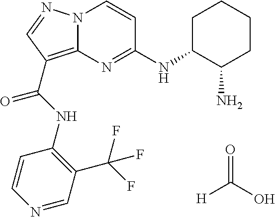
[H]C(O)=O.C1(NC(=O)C2=C3N(N=C2)C=CC(NC2C(N)CCCC2)=N3)=C(C(F)(F)F)C=NC=C1
